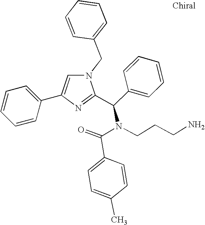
N1(CC2=CC=CC=C2)C=C(C2=CC=CC=C2)N=C1C(C1=CC=CC=C1)N(C(=O)C1=CC=C(C)C=C1)CCCN
